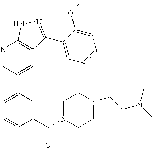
N1=CC(C2=CC=CC(C(N3CCN(CCN(C)C)CC3)=O)=C2)=CC2=C1NN=C2C1=CC=CC=C1OC
